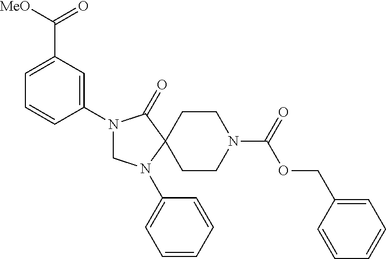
N1(C2=CC(C([MeO])=O)=CC=C2)CN(C2=CC=CC=C2)C2(C1=O)CCN(C(OCC1=CC=CC=C1)=O)CC2
